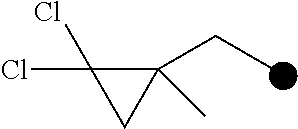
C1(CC)(C)C(Cl)(Cl)C1
